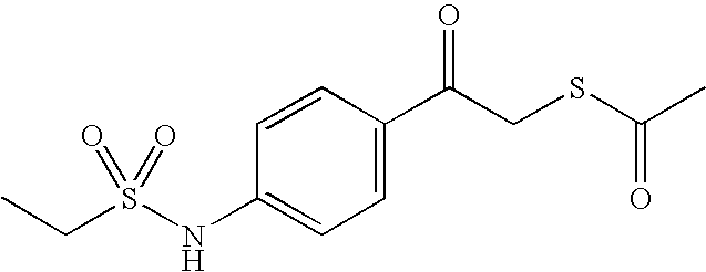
C1=C(C(CSC(C)=O)=O)C=CC(NS(CC)(=O)=O)=C1
